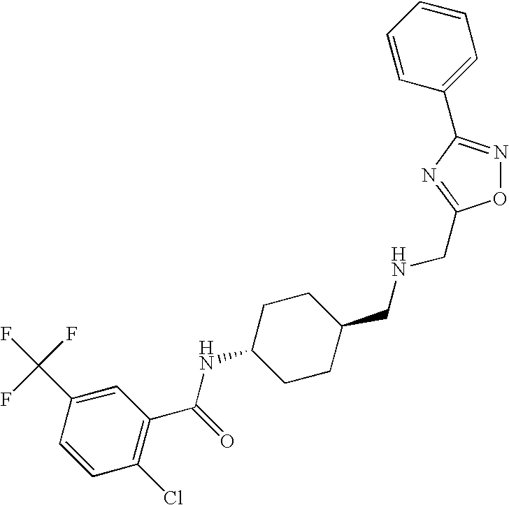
C1(C(F)(F)F)=CC(C(=O)NC2CCC(CNCC3=NC(C4=CC=CC=C4)=NO3)CC2)=C(Cl)C=C1
